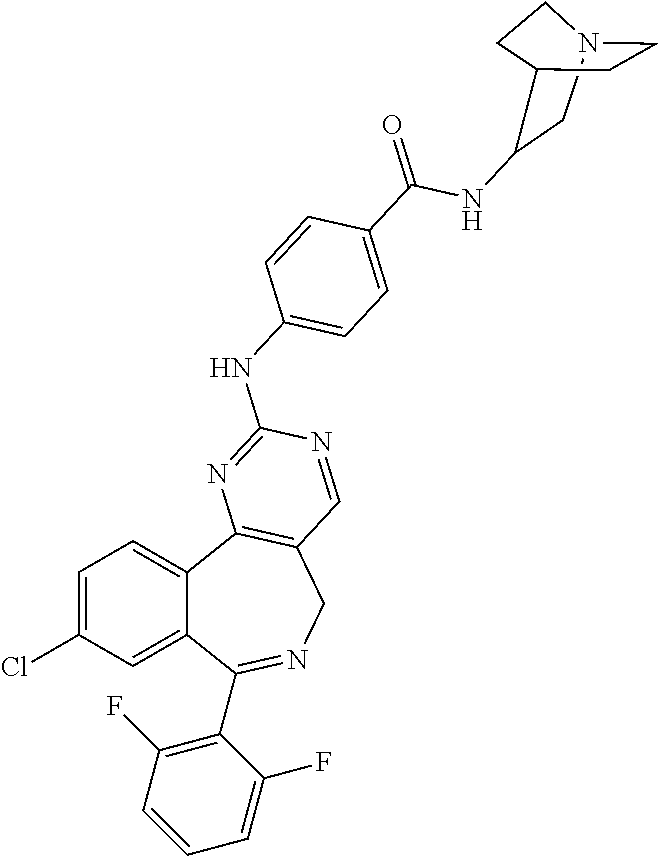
C1C(NC(C2=CC=C(NC3=NC4=C(CN=C(C5=C(F)C=CC=C5F)C5=CC(Cl)=CC=C54)C=N3)C=C2)=O)C2CCN1CC2
